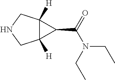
C12([H])C([H])(CNC1)C2C(=O)N(CC)CC
